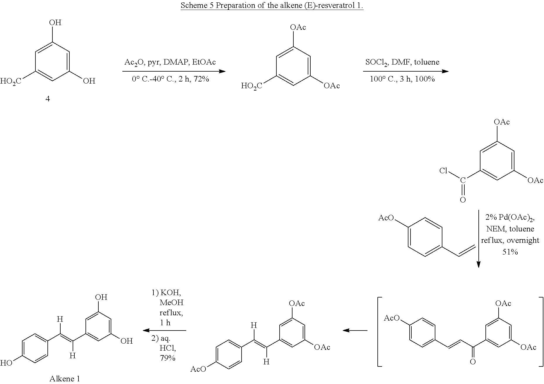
C1(O)=CC(O)=CC([HO2C])=C1.C1([OAc])=CC([OAc])=CC([HO2C])=C1.C1([OAc])=CC([OAc])=CC(C(Cl)=O)=C1.C1([AcO])=CC=C(C=C)C=C1.C1([OAc])=CC([OAc])=CC(C(C=CC2=CC=C([AcO])C=C2)=O)=C1.C1([OAc])=CC([OAc])=CC(C(=C(C2=CC=C([AcO])C=C2)[H])[H])=C1.C1(O)=CC(O)=CC(C(=C(C2=CC=C(O)C=C2)[H])[H])=C1
